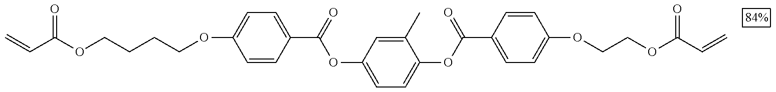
C=CC(OCCCCOC1=CC=C(C(=O)OC2=CC=C(OC(C3=CC=C(OCCOC(C=C)=O)C=C3)=O)C(C)=C2)C=C1)=O
